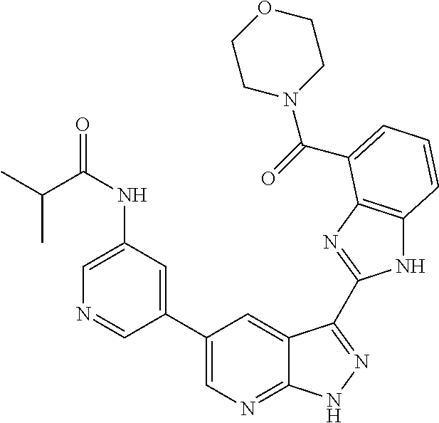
C1(C2=CN=C3C(=C2)C(C2=NC4=C(N2)C=CC=C4C(=O)N2CCOCC2)=NN3)=CC(NC(=O)C(C)C)=CN=C1
